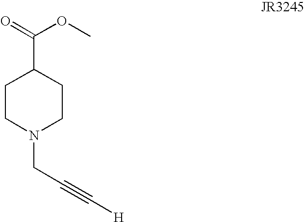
C1CN(CC#C[H])CCC1C(=O)OC
